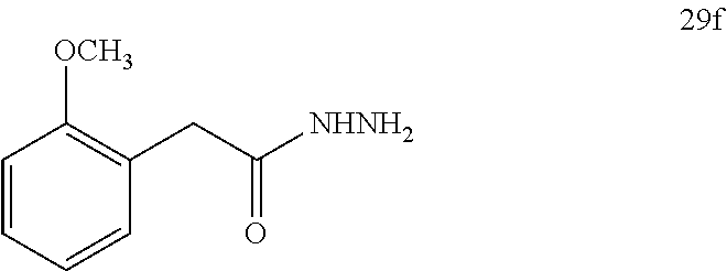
C1([OCH3])=C(CC(=O)[NHNH2])C=CC=C1
